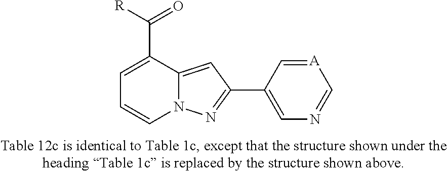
C1=C(C([R])=O)C2=CC(C3=CN=C[A]=C3)=NN2C=C1
